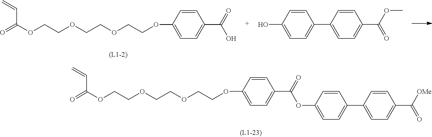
C=CC(OCCOCCOCCOC1=CC=C(C(=O)OC2=CC=C(C3=CC=C(C([OMe])=O)C=C3)C=C2)C=C1)=O.C=CC(OCCOCCOCCOC1=CC=C(C(=O)O)C=C1)=O.C1=CC(O)=CC=C1C1=CC=C(C(OC)=O)C=C1
